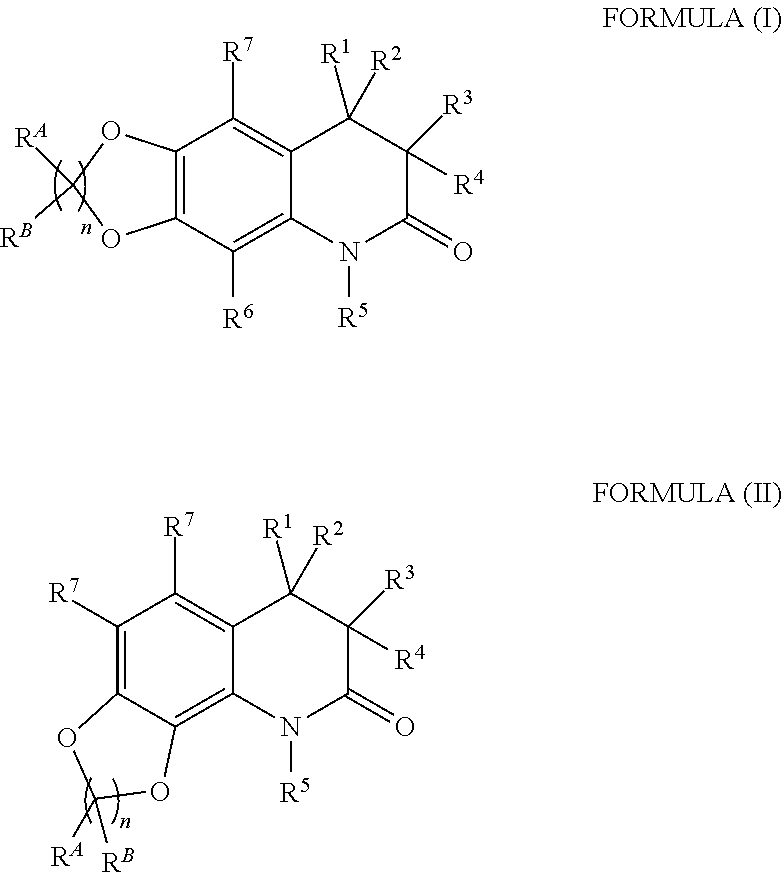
C12=C(C([R6])=C3C(=C1[R7])C([R1])([R2])C([R3])([R4])C(=O)N3[R5])OC([RA])([RB])O2.C1([R7])=C2C(=C3C(=C1[R7])C([R1])([R2])C([R3])([R4])C(=O)N3[R5])OC([RB])([RA])O2
